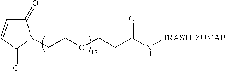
C1(=O)C=CC(=O)N1CCOCCC(N[TRASTUZUMAB])=O
